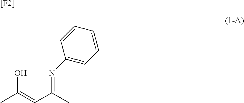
CC(=CC(C)=NC1=CC=CC=C1)O.[[F2]]
